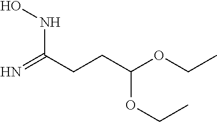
N=C(CCC(OCC)OCC)NO
